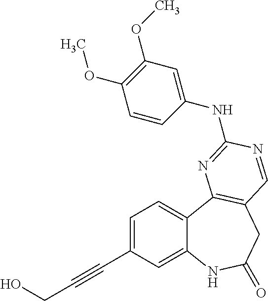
C1=C(C#CCO)C=C2C(=C1)C1=C(CC(=O)N2)C=NC(NC2=CC(OC)=C(OC)C=C2)=N1
